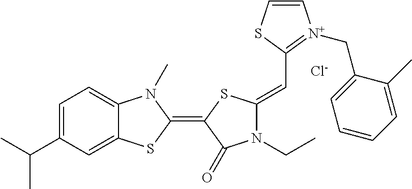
[Cl-].C1=C(C(C)C)C=C2C(=C1)N(C)C(=C1C(=O)N(CC)C(=CC3=[N+](CC4=CC=CC=C4C)C=CS3)S1)S2
